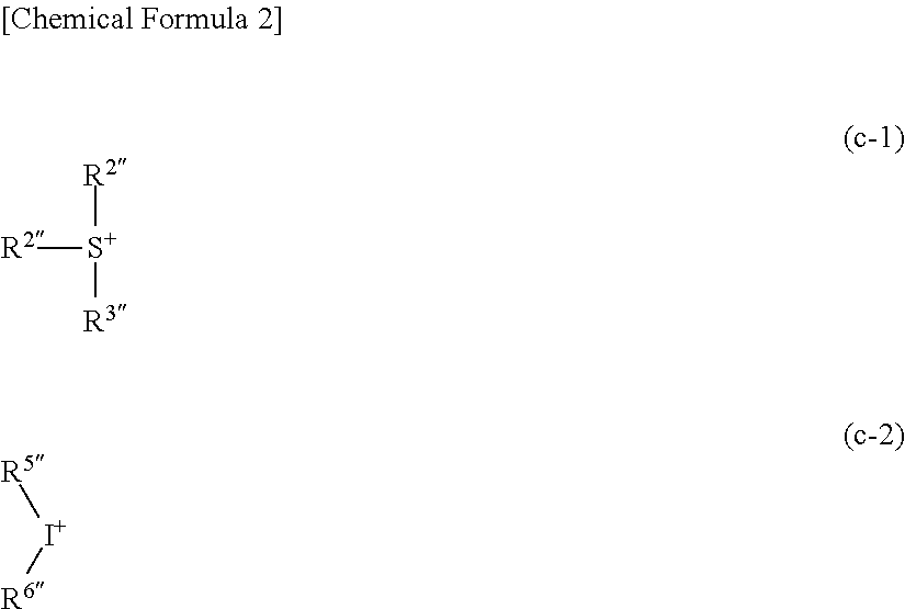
[R2][S+]([R2])[R3].[R5][I+][R6]
